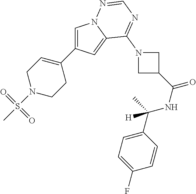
C1=C(C2=CCN(S(C)(=O)=O)CC2)C=C2N1N=CN=C2N1CC(C(NC(C2=CC=C(F)C=C2)(C)[H])=O)C1
